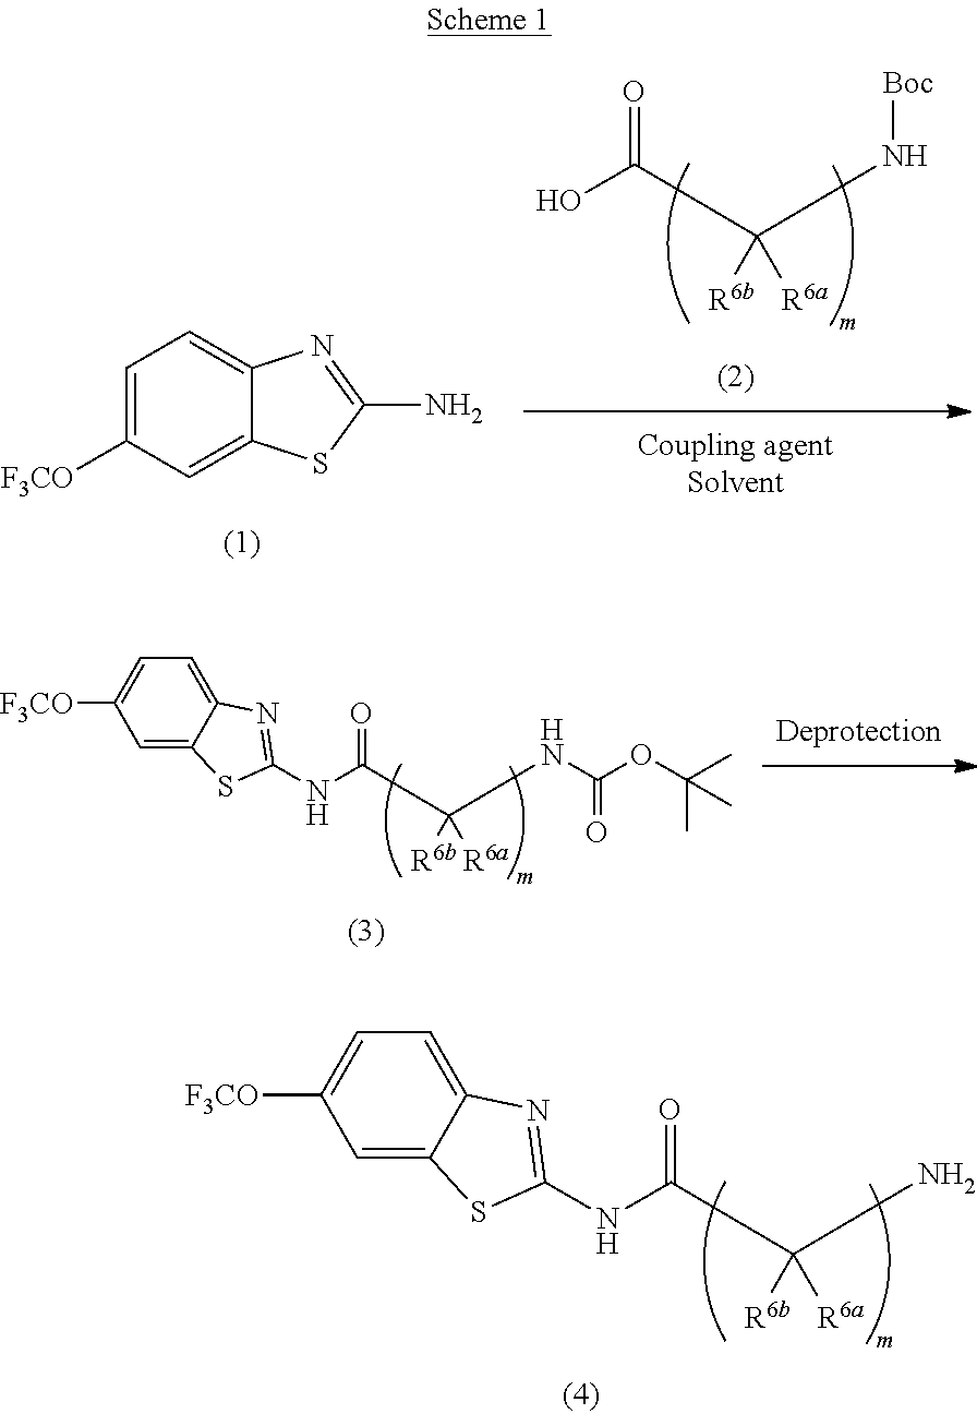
C1=C2C(=CC=C1[F3CO])N=C(NC(=O)C([R6a])([R6b])NC(OC(C)(C)C)=O)S2.C1=C2C(=CC=C1[F3CO])N=C(NC(=O)C([R6a])([R6b])N)S2.OC(=O)C([R6a])([R6b])N[Boc].C1=C([F3CO])C=C2C(=C1)N=C(N)S2
